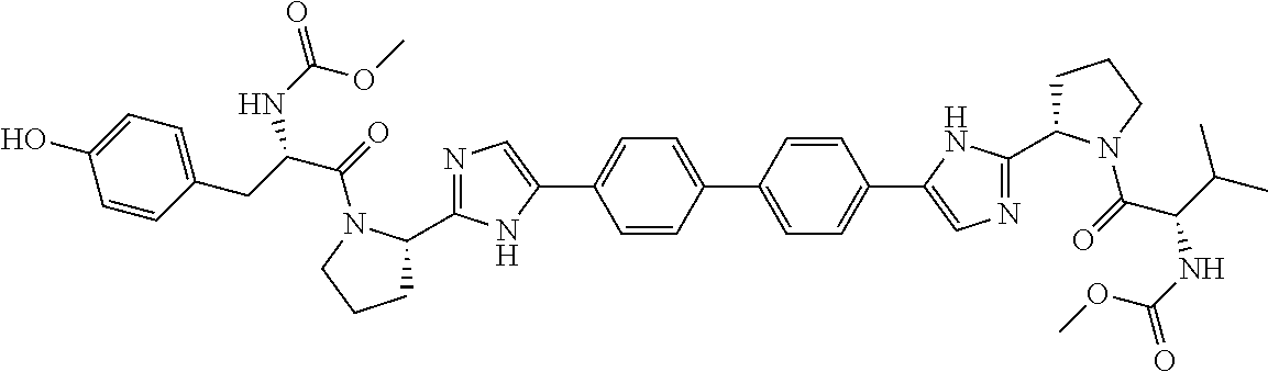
C1=CC(C2=CC=C(C3=CN=C(C4CCCN4C(=O)C(C(C)C)NC(OC)=O)N3)C=C2)=CC=C1C1=CN=C(C2CCCN2C(C(CC2=CC=C(O)C=C2)NC(=O)OC)=O)N1
